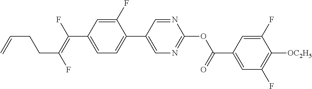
C(C1=CC=C(C2=CN=C(OC(C3=CC(F)=C([OC2H5])C(F)=C3)=O)N=C2)C(F)=C1)(=C(F)CCC=C)F
